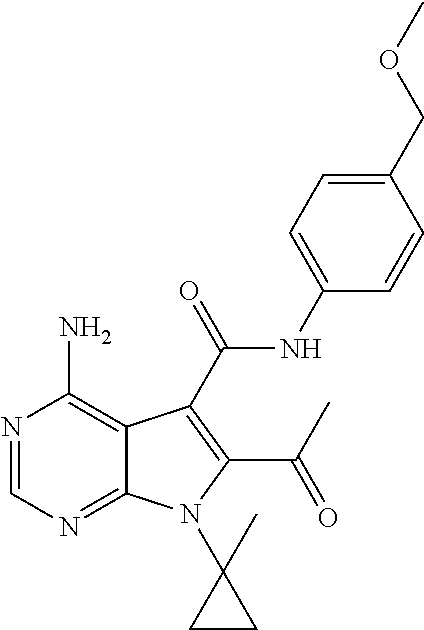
N1=CN=C2C(=C1N)C(C(NC1=CC=C(COC)C=C1)=O)=C(C(C)=O)N2C1(C)CC1
